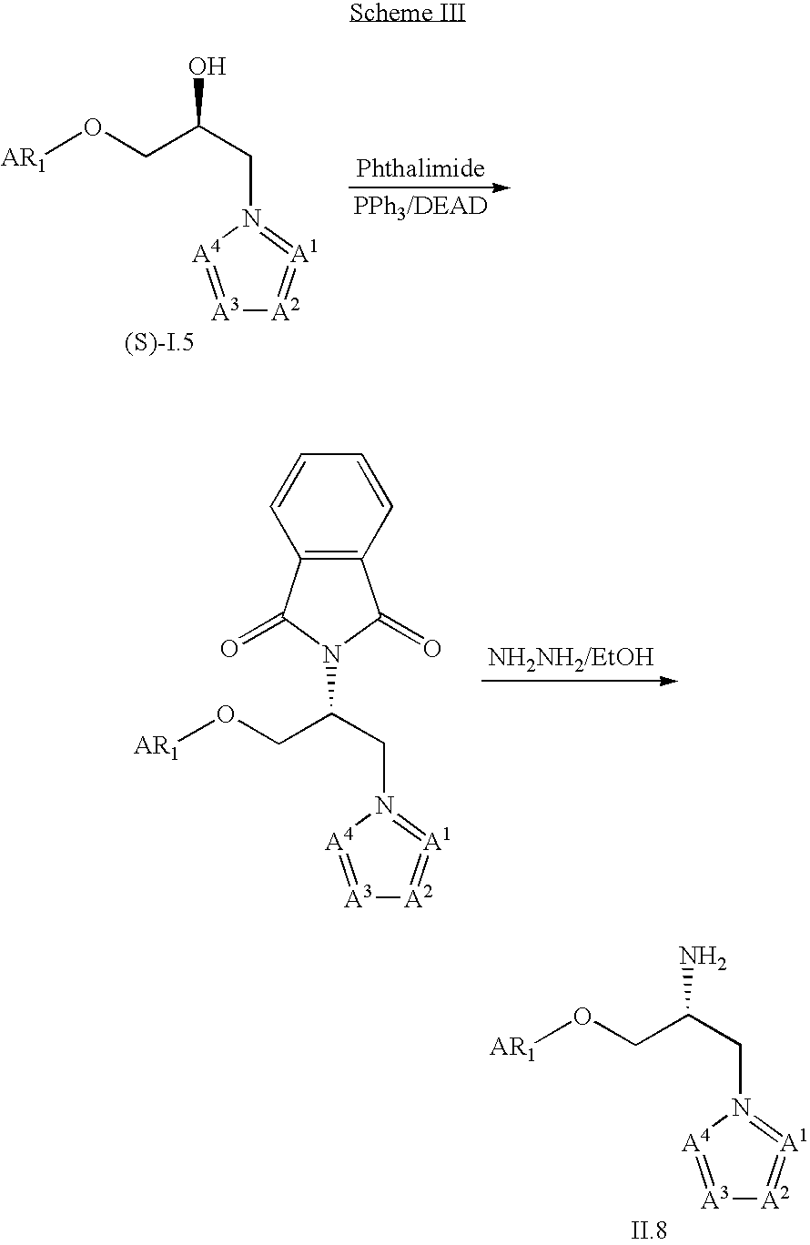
O(CC(CN1=[A1]=[A2][A3]=[A4]1)O)[AR1].O(CC(CN1=[A1]=[A2][A3]=[A4]1)N1C(=O)C2=C(C1=O)C=CC=C2)[AR1].O(CC(CN1=[A1]=[A2][A3]=[A4]1)N)[AR1]
